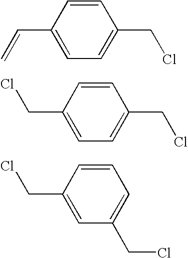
C1=CC(CCl)=CC(CCl)=C1.C1=CC(C=C)=CC=C1CCl.C1=CC(CCl)=CC=C1CCl
